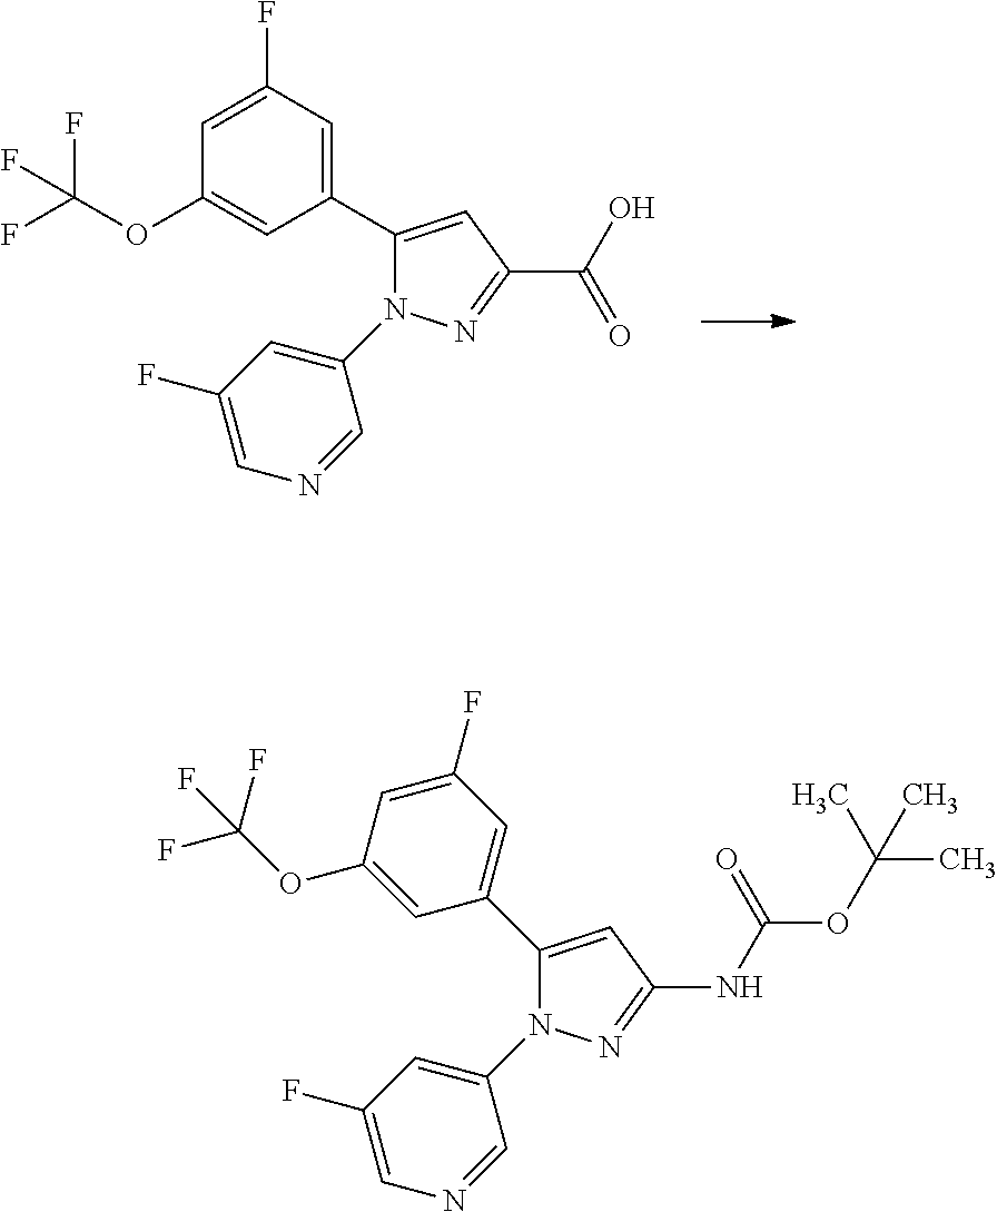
C(C)(C)(OC(NC1=NN(C2=CC(F)=CN=C2)C(C2=CC(F)=CC(OC(F)(F)F)=C2)=C1)=O)C.OC(=O)C1=NN(C2=CC(F)=CN=C2)C(C2=CC(F)=CC(OC(F)(F)F)=C2)=C1
